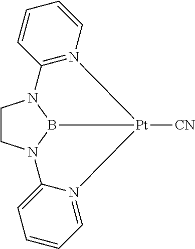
C1CN2B3N1C1=N(C=CC=C1)[Pt]3([CN])N1=CC=CC=C21
